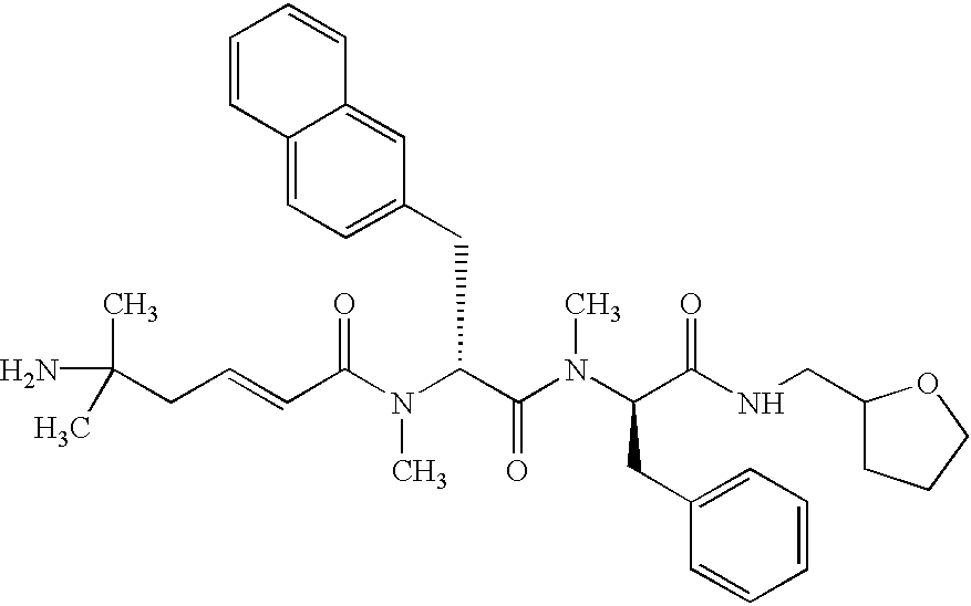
NC(CC=CC(N(C(C(N(C(C(NCC1CCCO1)=O)CC1=CC=CC=C1)C)=O)CC1=CC=C2C(=C1)C=CC=C2)C)=O)(C)C
